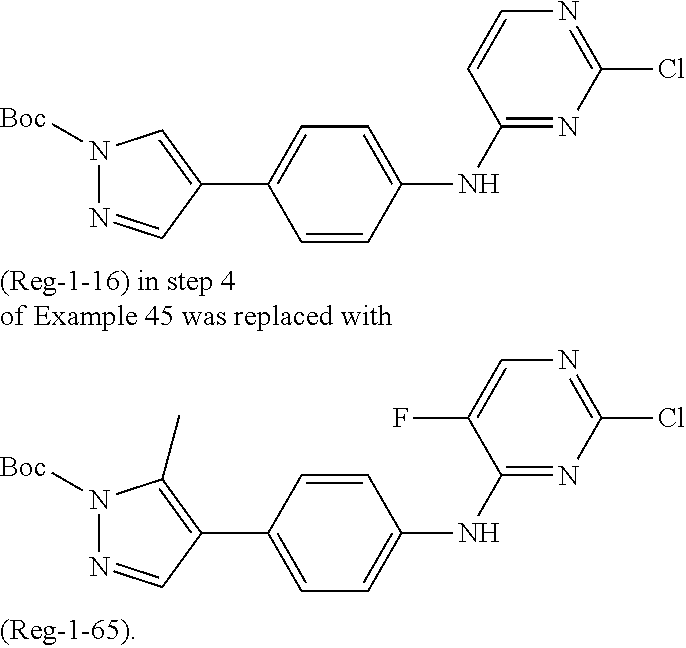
C1(NC2=NC(Cl)=NC=C2F)=CC=C(C2=C(C)N([Boc])N=C2)C=C1.C1(NC2=NC(Cl)=NC=C2)=CC=C(C2=CN([Boc])N=C2)C=C1
